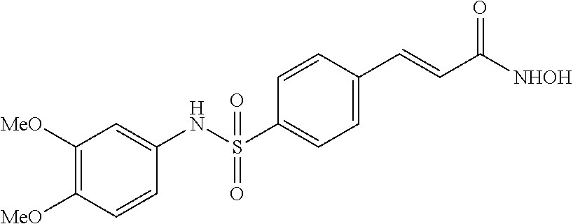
C1([MeO])=C([MeO])C=CC(NS(C2=CC=C(C=CC([NHOH])=O)C=C2)(=O)=O)=C1
